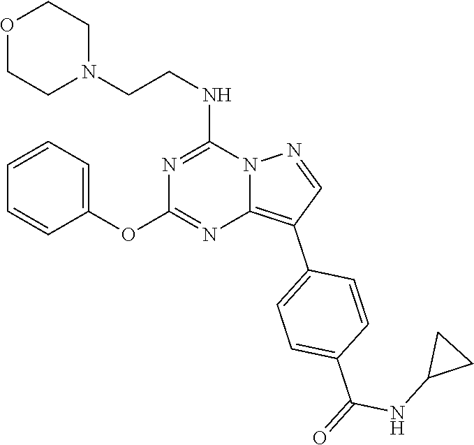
C1COCCN1CCNC1=NC(OC2=CC=CC=C2)=NC2=C(C3=CC=C(C(=O)NC4CC4)C=C3)C=NN12
